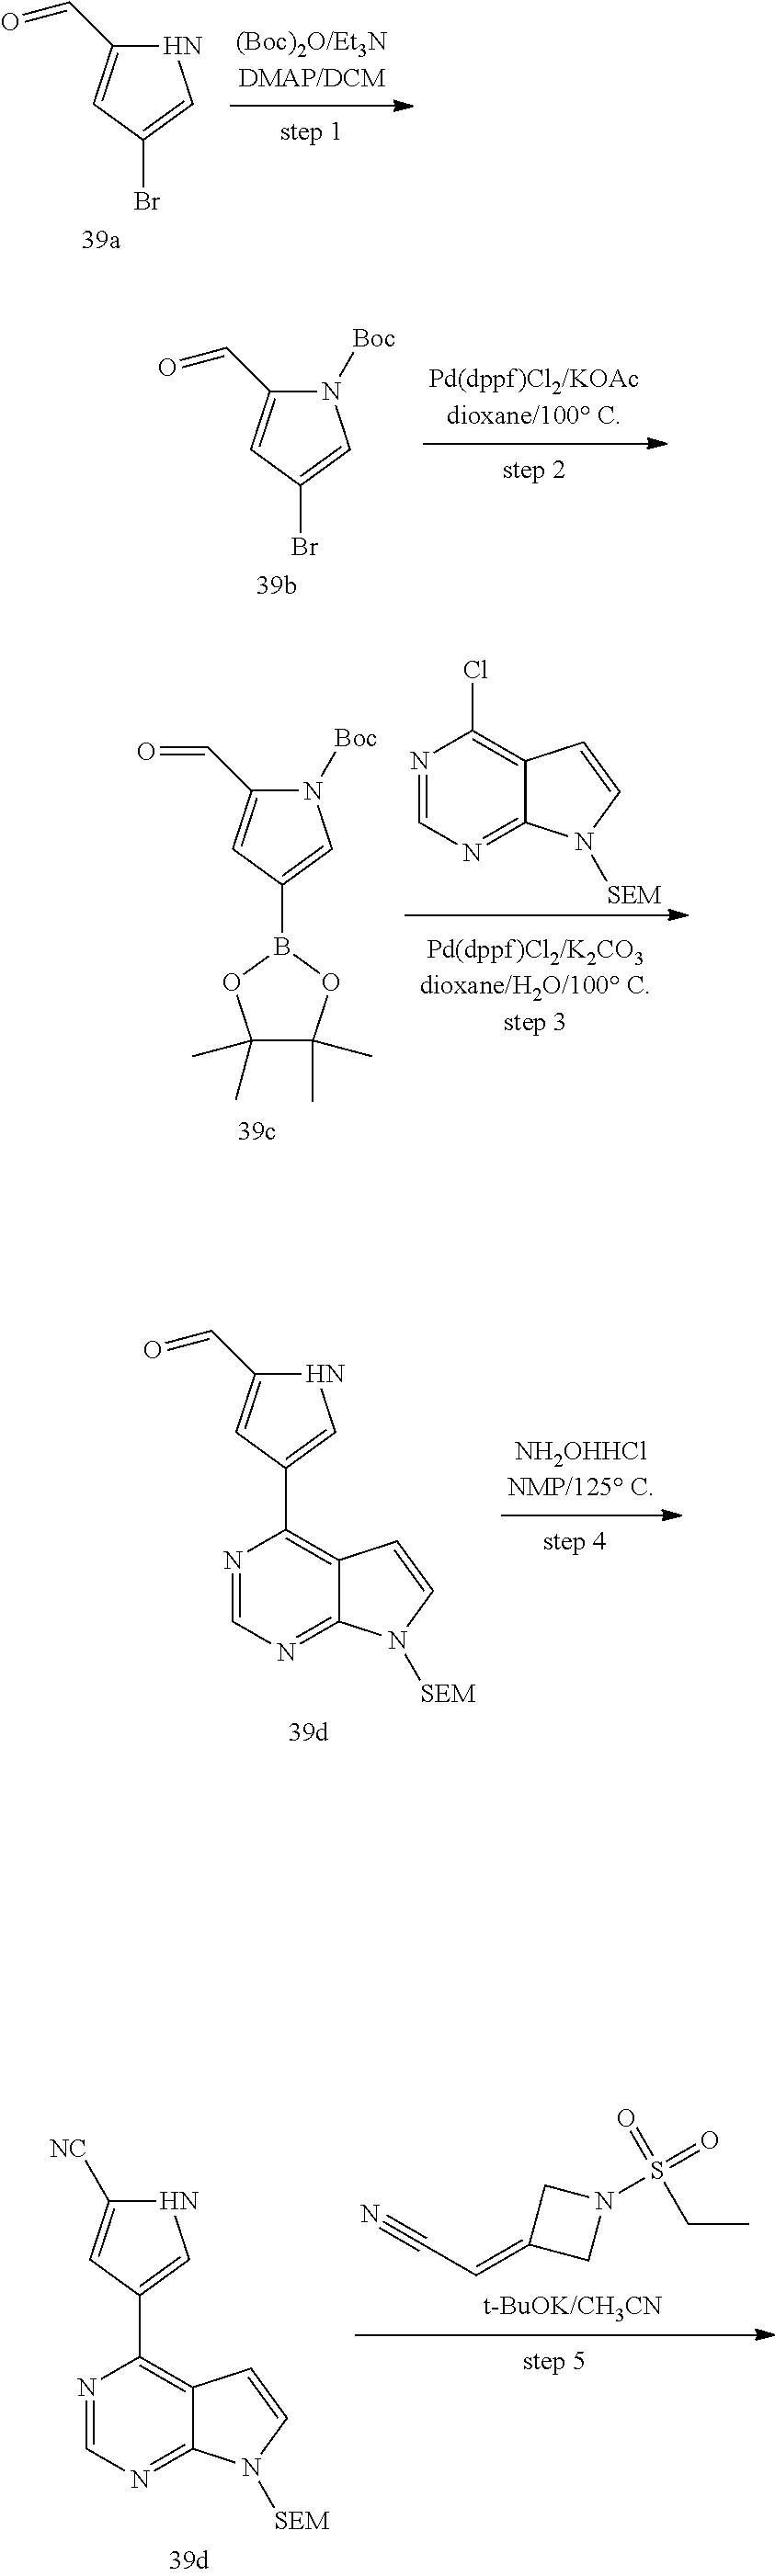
BrC1=CNC(C=O)=C1.BrC1=CN([Boc])C(C=O)=C1.C1(C=O)=CC(B2OC(C)(C)C(C)(C)O2)=CN1[Boc].C1=NC(Cl)=C2C(=N1)N([SEM])C=C2.C1=NC(C2=CNC(C=O)=C2)=C2C(=N1)N([SEM])C=C2.C1C(=CC#N)CN1S(=O)(=O)CC.C1=NC(C2=CNC([NC])=C2)=C2C(=N1)N([SEM])C=C2
